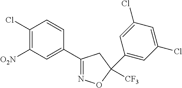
C1(Cl)=C([O2N])C=C(C2=NOC(C3=CC(Cl)=CC(Cl)=C3)([CF3])C2)C=C1
